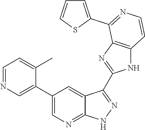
C1=NC=C(C2=CN=C3C(=C2)C(C2=NC4=C(N2)C=CN=C4C2=CC=CS2)=NN3)C(C)=C1
